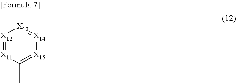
[X12]1=[X11]C(C)=[X15][X14]=[X13]1
